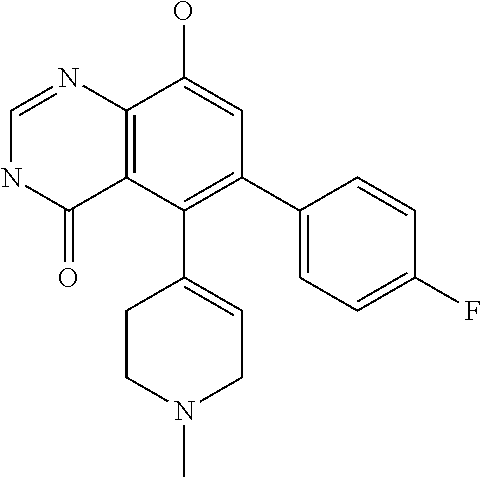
C12=C(C(C3=CCN(C)CC3)=C(C3=CC=C(F)C=C3)C=C1O)C(=O)NC=N2
